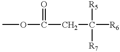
COC(CC([R6])([R7])[R5])=O
